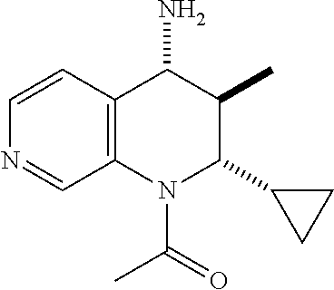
C12=C(C(N)C(C)C(C3CC3)N1C(C)=O)C=CN=C2
